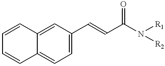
C12=CC(C=CC(N([R1])[R2])=O)=CC=C1C=CC=C2
